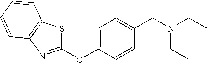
C1=C(OC2=NC3=C(S2)C=CC=C3)C=CC(CN(CC)CC)=C1
